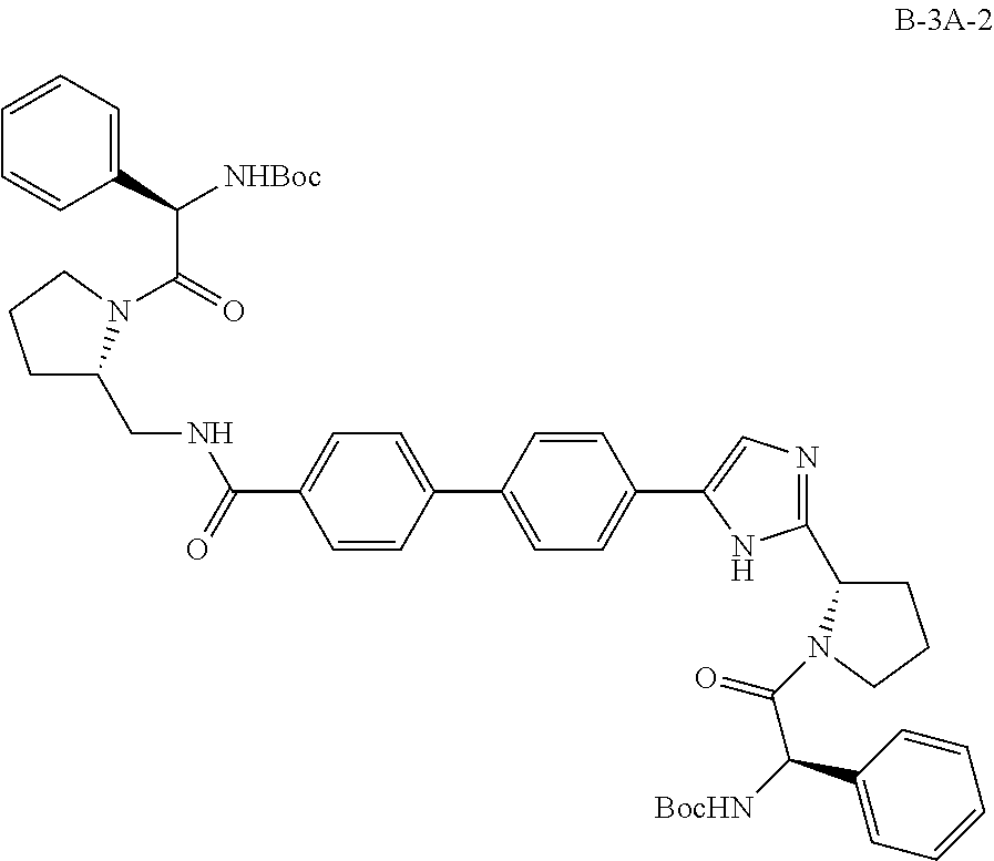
C1CCN(C(=O)C([NHBoc])C2=CC=CC=C2)C1CNC(C1=CC=C(C2=CC=C(C3=CN=C(C4CCCN4C(=O)C(C4=CC=CC=C4)[BocHN])N3)C=C2)C=C1)=O
